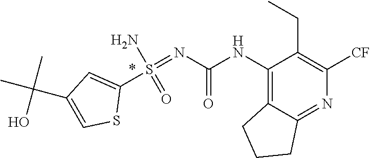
NS(=NC(NC1=C2CCCC2=NC([CF])=C1CC)=O)(=O)C1=CC(C(C)(C)O)=CS1
